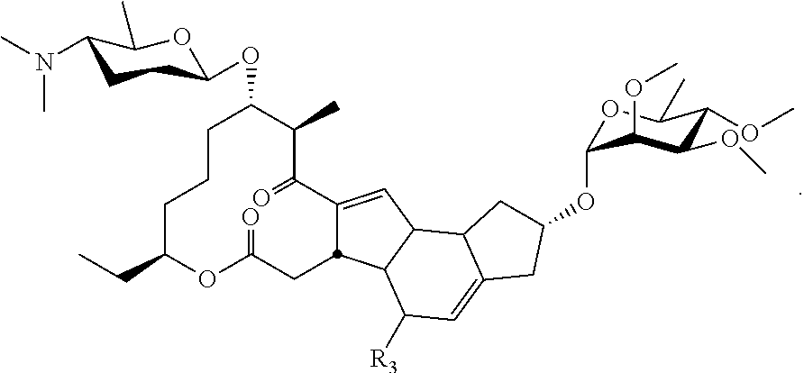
C1CCC(CC)OC(=O)CC2C(=CC3C2C([R3])C=C2C3CC(OC3OC(C)C(OC)C(OC)C3OC)C2)C(=O)C(C)C1OC1CCC(N(C)C)C(C)O1
